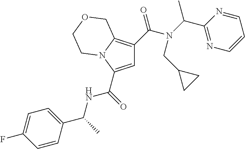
C1=C(C(=O)NC(C)C2=CC=C(F)C=C2)N2C(=C1C(N(C(C1=NC=CC=N1)C)CC1CC1)=O)COCC2
